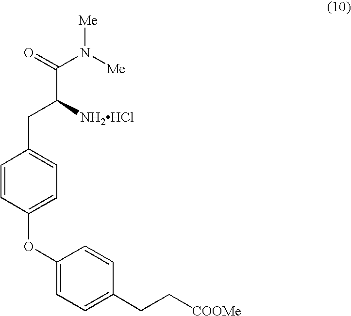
C(C([NH2HCl])CC1=CC=C(OC2=CC=C(CC[COOMe])C=C2)C=C1)(=O)N([Me])[Me]
